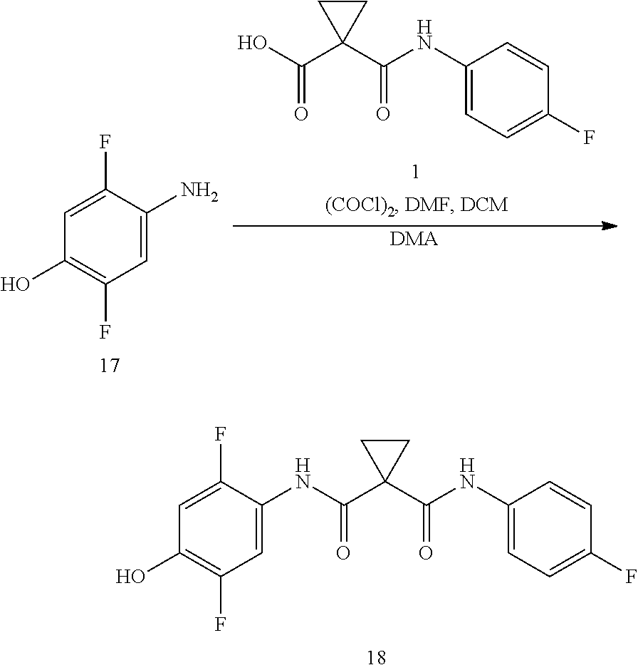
C(C1(C(NC2=CC=C(F)C=C2)=O)CC1)(O)=O.[DMA].C1(N)=CC(F)=C(O)C=C1F.C(C1(C(NC2=CC=C(F)C=C2)=O)CC1)(NC1=CC(F)=C(O)C=C1F)=O
